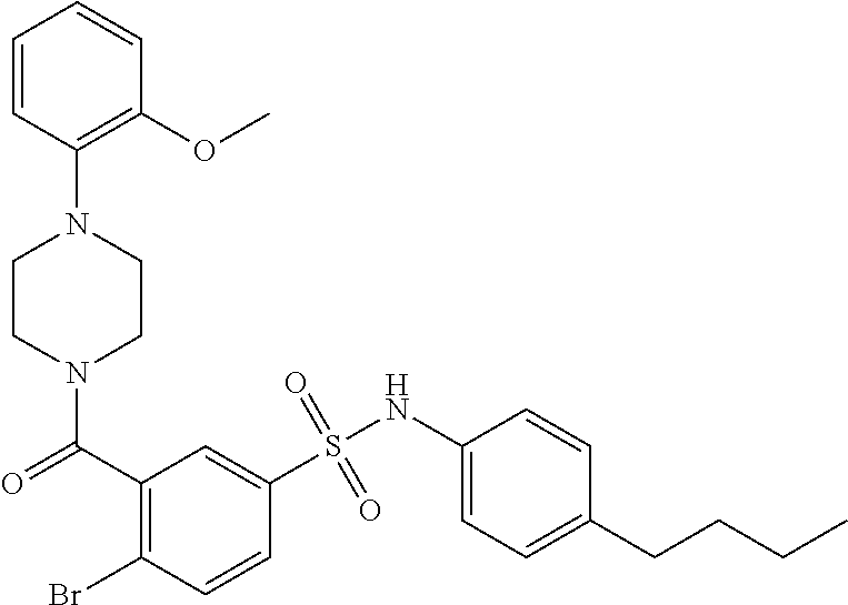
N1(C(C2=C(Br)C=CC(S(NC3=CC=C(CCCC)C=C3)(=O)=O)=C2)=O)CCN(C2=C(OC)C=CC=C2)CC1
